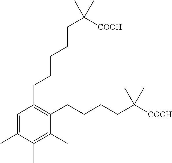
C1=C(C)C(C)=C(C)C(CCCCC([COOH])(C)C)=C1CCCCCC(C)([COOH])C
